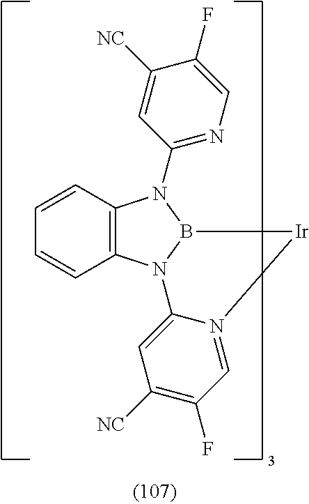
C12=C(N3B(N1C1=NC=C(F)C([NC])=C1)[Ir]N1=CC(F)=C([NC])C=C31)C=CC=C2
